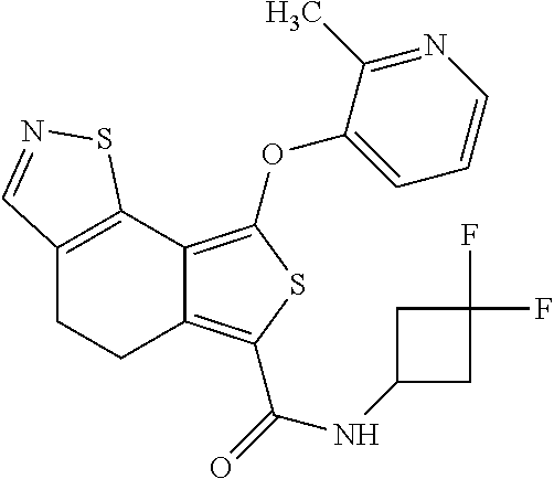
C12=C(C3=C(OC4=CC=CN=C4C)SC(C(=O)NC4CC(F)(F)C4)=C3CC1)SN=C2
